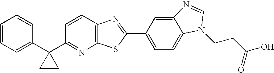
C1=CC=C(C2(C3=NC4=C(C=C3)N=C(C3=CC=C5C(=C3)N=CN5CCC(O)=O)S4)CC2)C=C1
